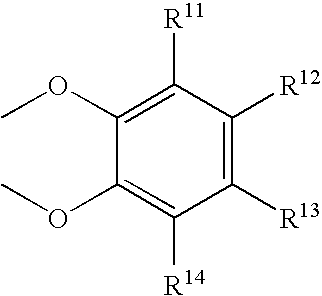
C1([R11])=C(OC)C(OC)=C([R14])C([R13])=C1[R12]
